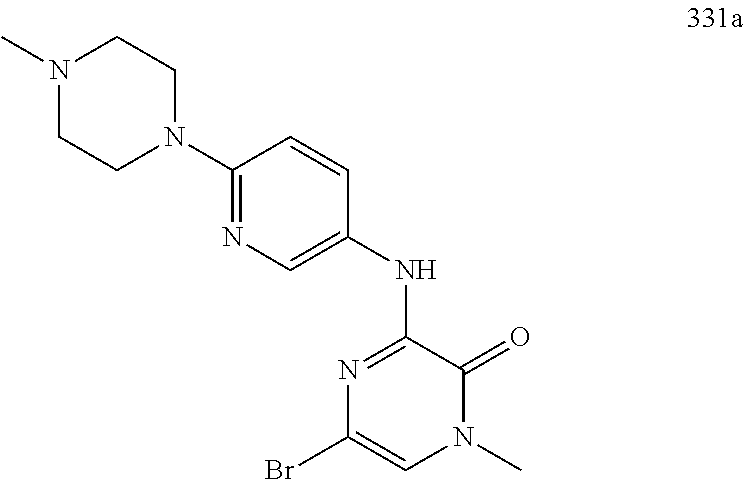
N1=C(NC2=CN=C(N3CCN(C)CC3)C=C2)C(=O)N(C)C=C1Br
